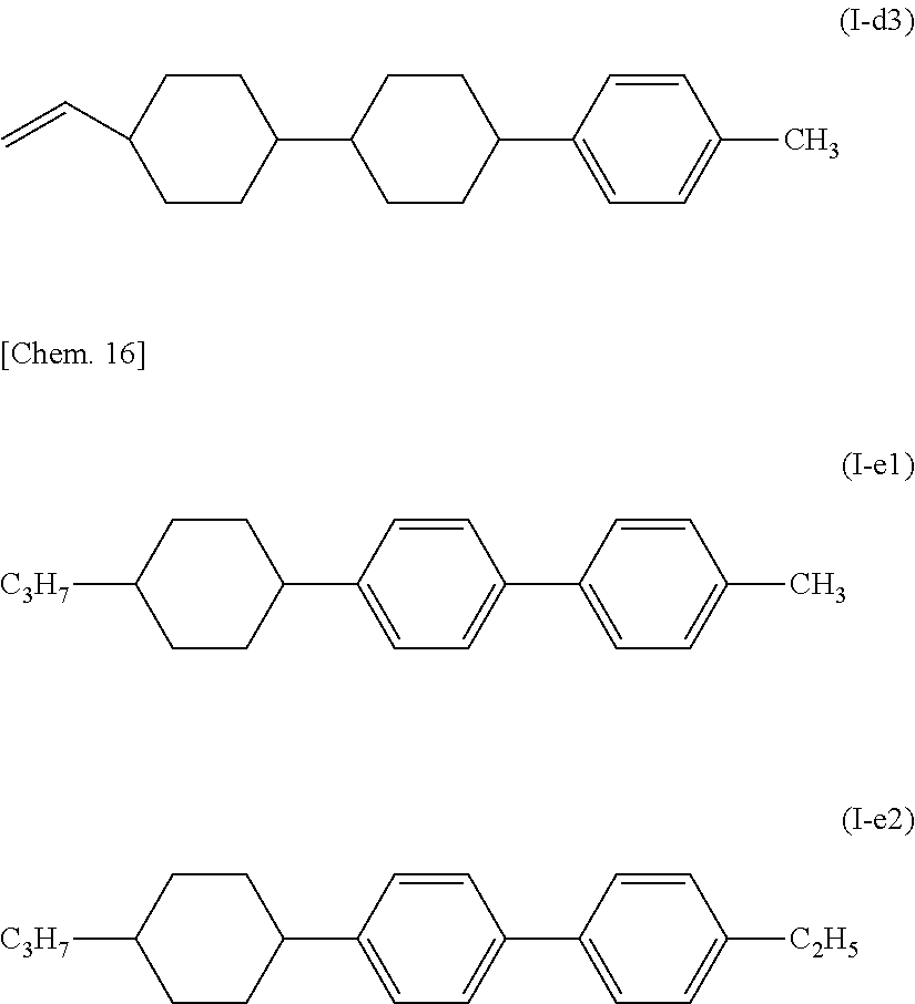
C1CC(C2CCC(C3=CC=C(C)C=C3)CC2)CCC1C=C.C1CC(C2=CC=C(C3=CC=C(C)C=C3)C=C2)CCC1[C3H7].C1CC(C2=CC=C(C3=CC=C([C2H5])C=C3)C=C2)CCC1[C3H7]
